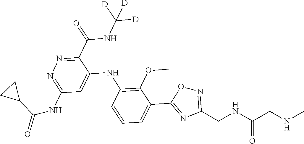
C1(C(NC([D])([D])[D])=O)=NN=C(NC(=O)C2CC2)C=C1NC1=C(OC)C(C2=NC(CNC(CNC)=O)=NO2)=CC=C1
